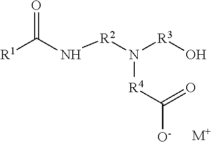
[R1]C(N[R2]N([R3]O)[R4]C([O-])=O)=O.[M+]
